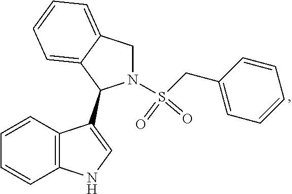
N1(S(CC2=CC=CC=C2)(=O)=O)CC2=CC=CC=C2C1C1=CNC2=C1C=CC=C2
